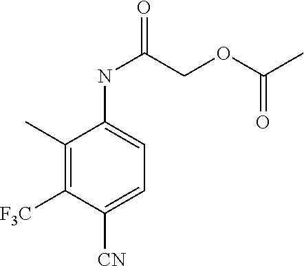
C1(C)=C([F3C])C([CN])=CC=C1NC(COC(C)=O)=O
